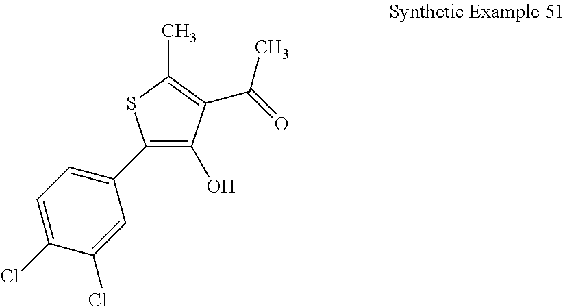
C1(C2=CC=C(Cl)C(Cl)=C2)=C(O)C(C(C)=O)=C(C)S1
